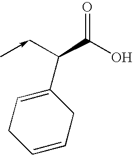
C(C(C(O)=O)C1=CCC=CC1)<-C
